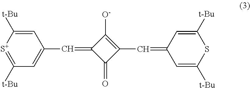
C1(C=C2C(=O)C(C=C3C=C([t-Bu])SC([t-Bu])=C3)=C2[O-])=CC([t-Bu])=[S+]C([t-Bu])=C1
